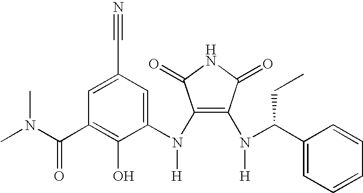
C1(N(C2=CC(C#N)=CC(C(N(C)C)=O)=C2O)[H])=C(N([H])C(C2=CC=CC=C2)CC)C(=O)NC1=O
